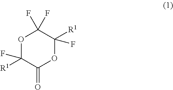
O1C(F)([R1])C(=O)OC([R1])(F)C1(F)F
